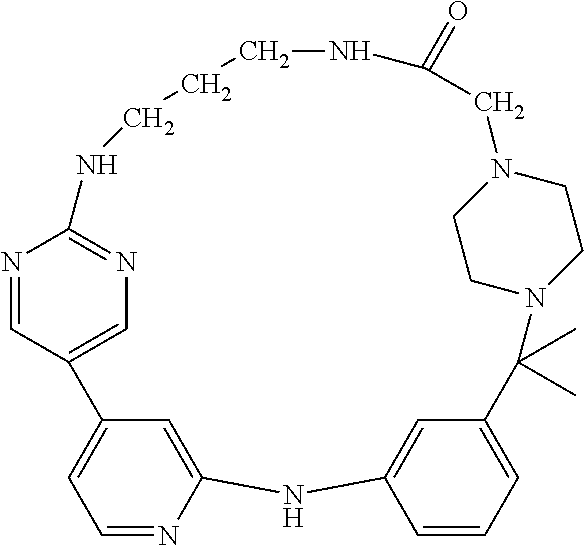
C1=NC2=CC(=C1)C1=CN=C(N=C1)NCCCNC(=O)CN1CCN(C(C)(C)C3=CC=CC(=C3)N2)CC1
